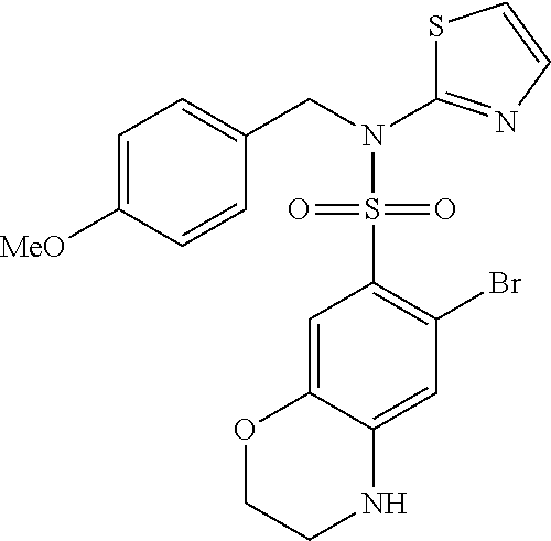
C1=C2C(=CC(Br)=C1S(=O)(=O)N(C1=NC=CS1)CC1=CC=C([MeO])C=C1)NCCO2
